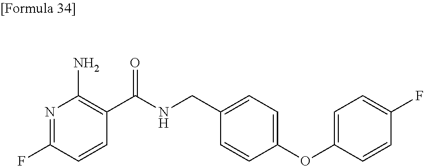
N1=C(F)C=CC(C(NCC2=CC=C(OC3=CC=C(F)C=C3)C=C2)=O)=C1N
